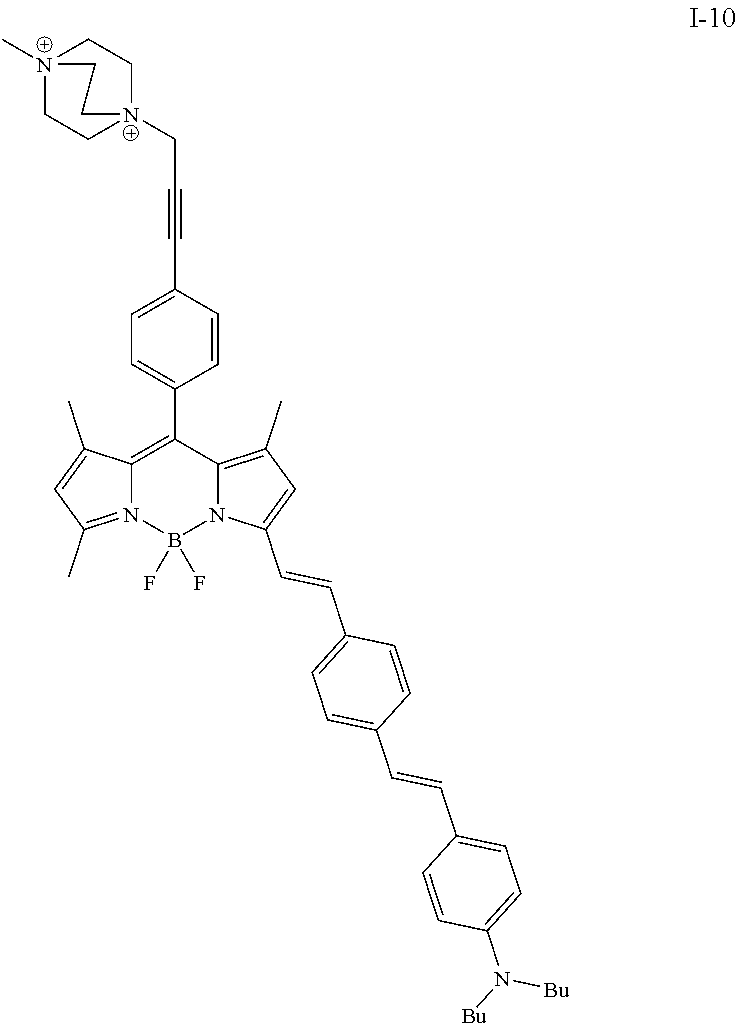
C1=CC(C#CC[N+]23CC[N+](C)(CC2)CC3)=CC=C1C1=C2N(=C(C)C=C2C)B(F)(F)N2C1=C(C)C=C2C=CC1=CC=C(C=CC2=CC=C(N([Bu])[Bu])C=C2)C=C1
